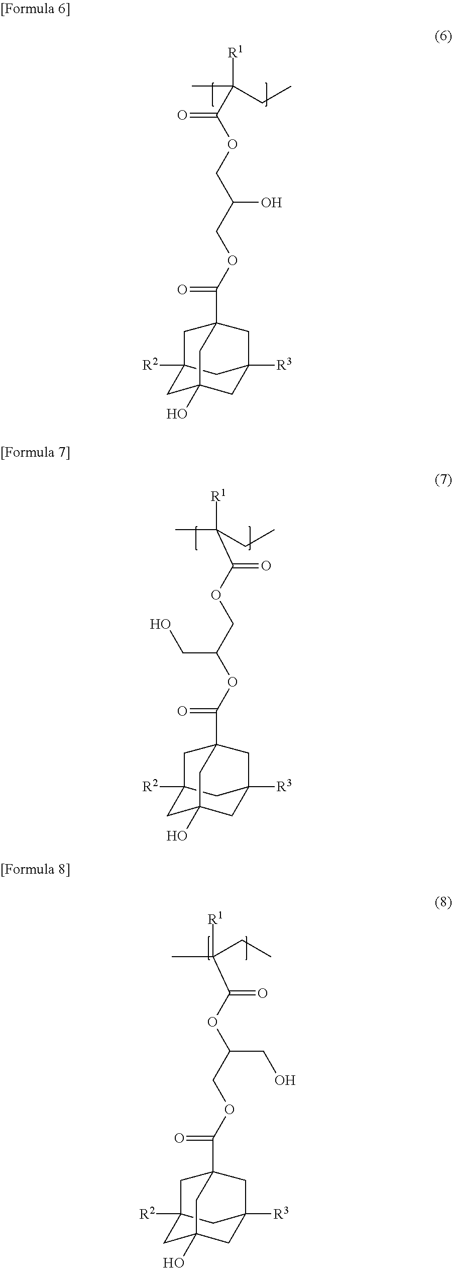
C12([R2])CC3(O)CC([R3])(C1)CC(C(=O)OCC(COC(C([R1])(C)CC)=O)O)(C2)C3.C12([R2])CC3(O)CC([R3])(C1)CC(C(=O)OC(COC(=O)C([R1])(C)CC)CO)(C2)C3.C12([R2])CC3(O)CC([R3])(C1)CC(C(=O)OCC(OC(=O)C([R1])(C)CC)CO)(C2)C3
